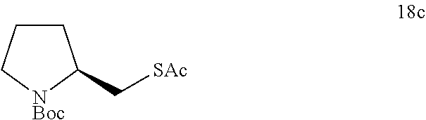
C1CC[NBoc]C1C[SAc]
